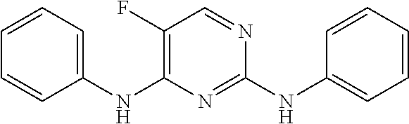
C1=CC=C(NC2=C(F)C=NC(NC3=CC=CC=C3)=N2)C=C1
